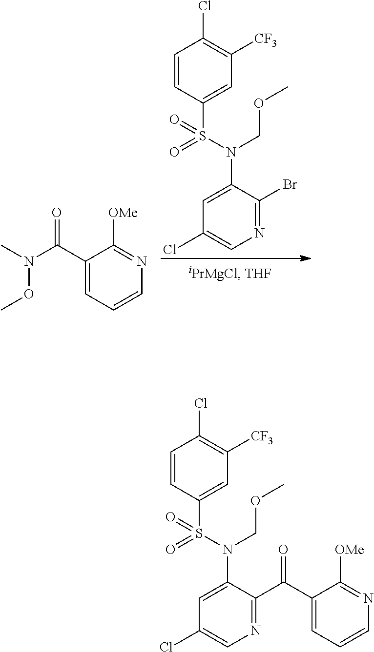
N(C)(C(C1=CC=CN=C1[OMe])=O)OC.C1=C(N(S(=O)(=O)C2=CC([CF3])=C(Cl)C=C2)COC)C(Br)=NC=C1Cl.C1=C(N(S(=O)(=O)C2=CC([CF3])=C(Cl)C=C2)COC)C(C(C2=CC=CN=C2[OMe])=O)=NC=C1Cl
